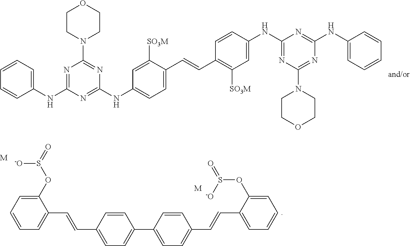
N1=C(NC2=CC=CC=C2)N=C(NC2=CC=C(C=CC3=C([SO3M])C=C(NC4=NC(N5CCOCC5)=NC(NC5=CC=CC=C5)=N4)C=C3)C([SO3M])=C2)N=C1N1CCOCC1.C1(OS(=O)[-O])=CC=CC=C1C=CC1=CC=C(C2=CC=C(C=CC3=CC=CC=C3OS(=O)[-O])C=C2)C=C1.[M].[M]
